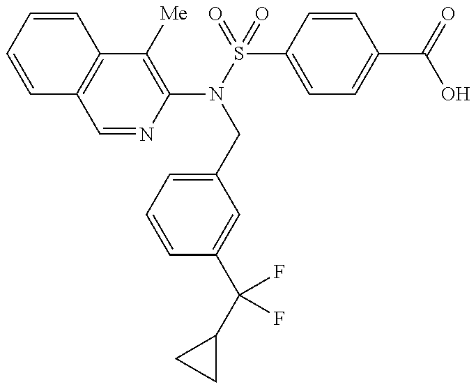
C1=CC=CC2=C1C=NC(N(S(=O)(C1=CC=C(C(=O)O)C=C1)=O)CC1=CC=CC(C(C3CC3)(F)F)=C1)=C2[Me]
